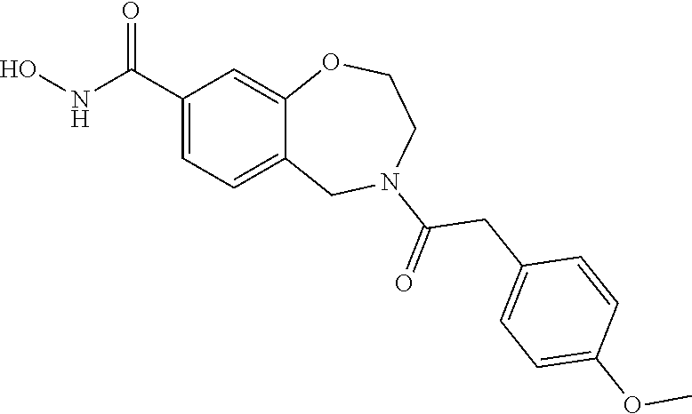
C1(C(NO)=O)=CC=C2C(=C1)OCCN(C(=O)CC1=CC=C(OC)C=C1)C2
